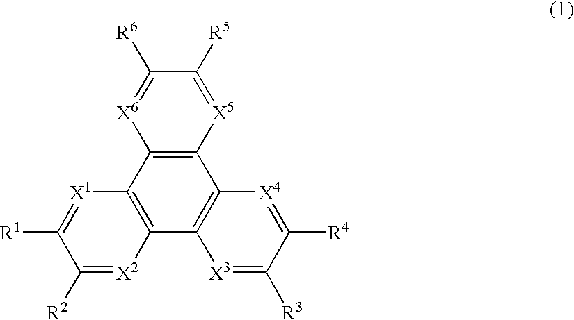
[X5]1=C([R5])C([R6])=[X6]C2=C1C1=C(C3=C2[X1]=C([R1])C([R2])=[X2]3)[X3]=C([R3])C([R4])=[X4]1
